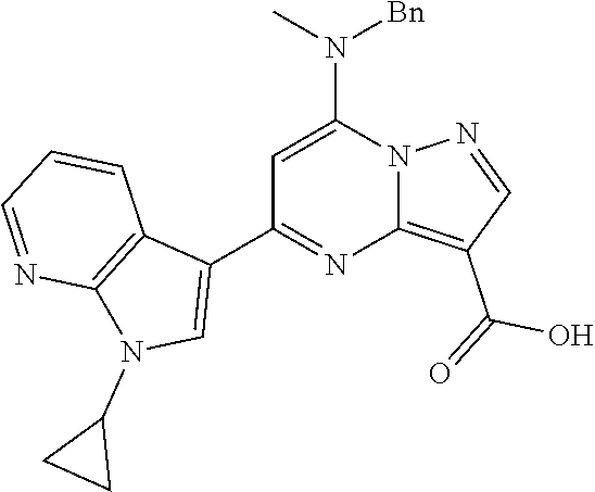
C1=C(N(C)[Bn])N2C(=C(C(=O)O)C=N2)N=C1C1=CN(C2CC2)C2=C1C=CC=N2
